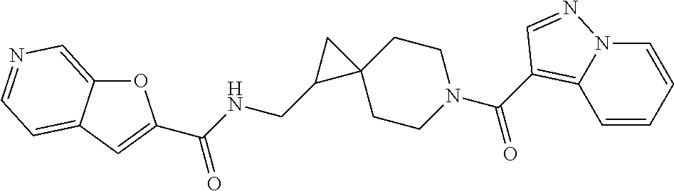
O1C2=CN=CC=C2C=C1C(NCC1C2(CCN(C(=O)C3=C4C=CC=CN4N=C3)CC2)C1)=O
